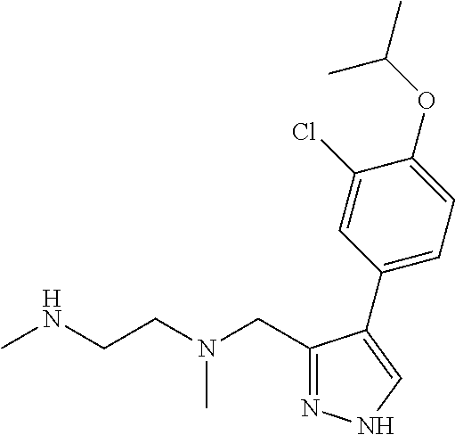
N1=C(CN(CCNC)C)C(C2=CC=C(OC(C)C)C(Cl)=C2)=CN1
